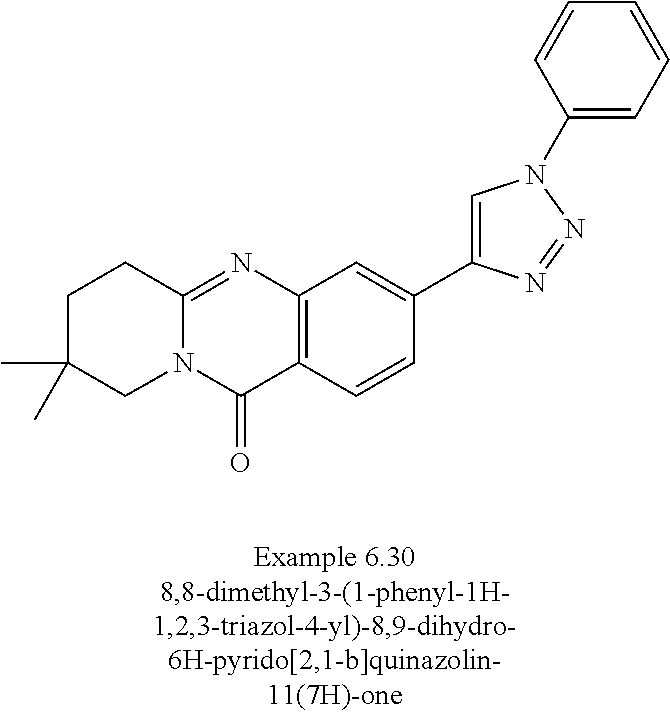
N12C(=NC3=C(C1=O)C=CC(C1=CN(C4=CC=CC=C4)N=N1)=C3)CCC(C)(C)C2
